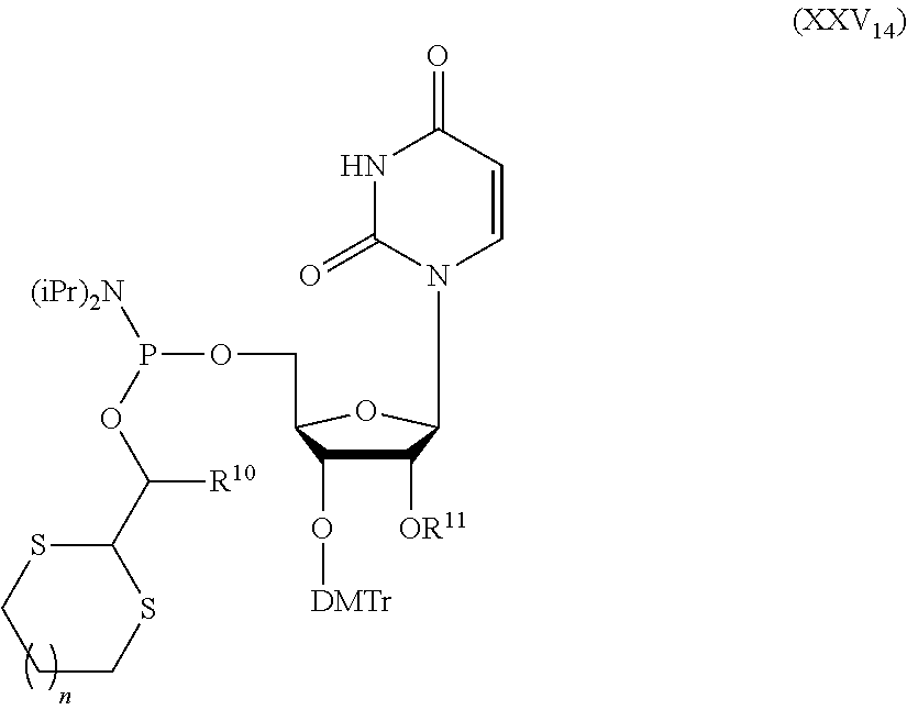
C1([OR11])C(O[DMTr])C(COP([(iPr)2N])OC(C2SCCCS2)[R10])OC1N1C=CC(=O)NC1=O
